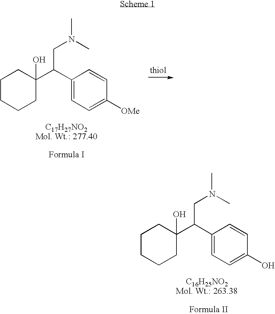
C1CCCC(O)(C(C2=CC=C([OMe])C=C2)CN(C)C)C1.C1CCCC(O)(C(C2=CC=C(O)C=C2)CN(C)C)C1
